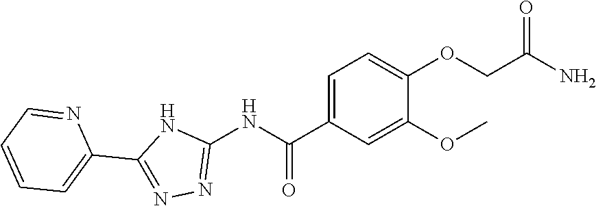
C1(NC(C2=CC=C(OCC(=O)N)C(OC)=C2)=O)=NN=C(C2=CC=CC=N2)N1
